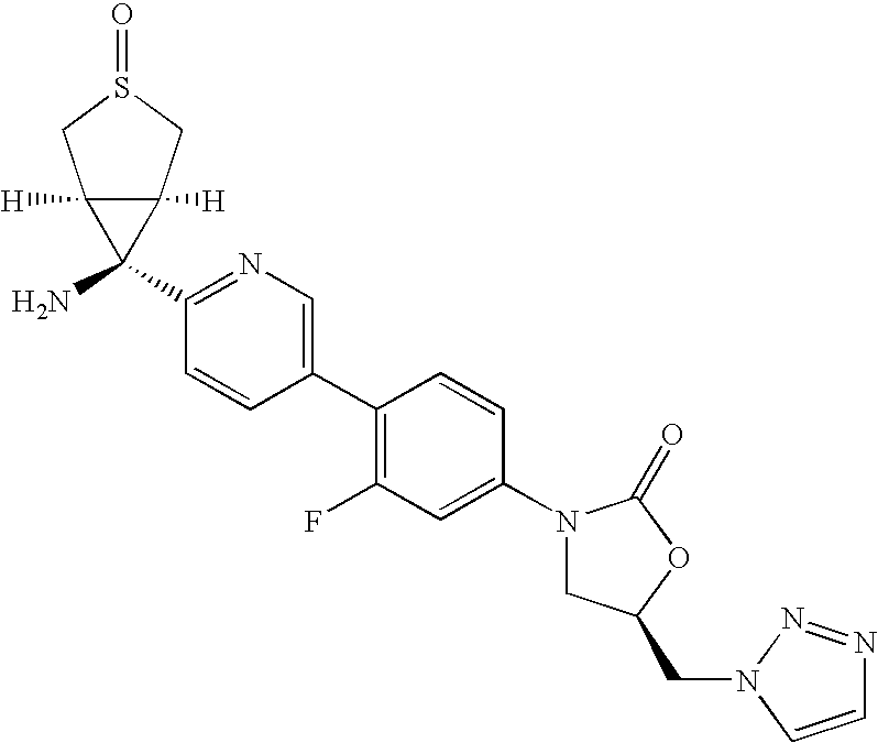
C1(N2CC(CN3N=NC=C3)OC2=O)=CC(F)=C(C2=CN=C(C3(N)C4([H])C3([H])CS(=O)C4)C=C2)C=C1
